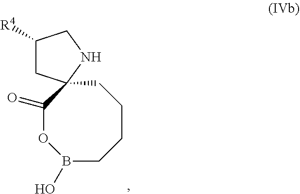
B1(O)CCCCC2(C(=O)O1)CC([R4])CN2
